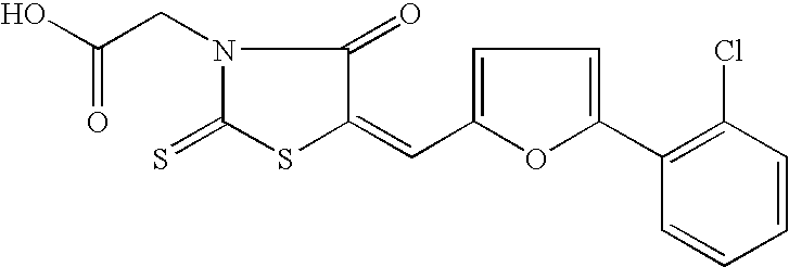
S=C1SC(=CC2=CC=C(C3=C(Cl)C=CC=C3)O2)C(=O)N1CC(O)=O
